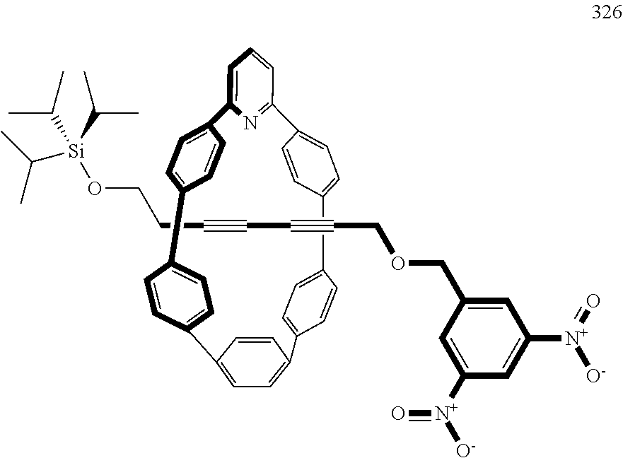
C12=CC=C(C3=NC(=CC=C3)C3=CC=C(C=C3)C3=CC=C(C4=CC=C(C=C4)C4=CC=C1C=C4)C=C3)C=C2.C(C#CC#CCOCC1=CC([N+]([O-])=O)=CC([N+](=O)[O-])=C1)CO[Si](C(C)C)(C(C)C)C(C)C
